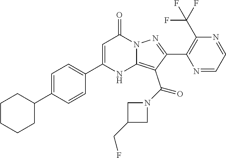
C1C(CF)CN1C(C1=C2NC(C3=CC=C(C4CCCCC4)C=C3)=CC(=O)N2N=C1C1=C(C(F)(F)F)N=CC=N1)=O
